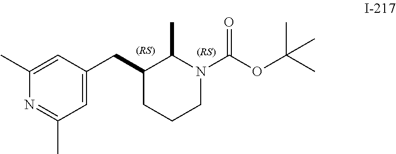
C1=C(CC2CCCN(C(OC(C)(C)C)=O)C2C)C=C(C)N=C1C
